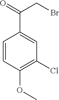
C1=CC(OC)=C(Cl)C=C1C(=O)CBr
